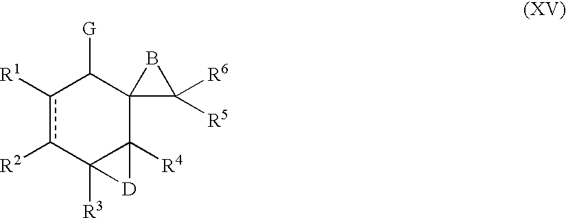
c1([R1])c([R2])C2([R3])C([R4])(C3(C1[G])C([R6])([R5])B3)[D]2
